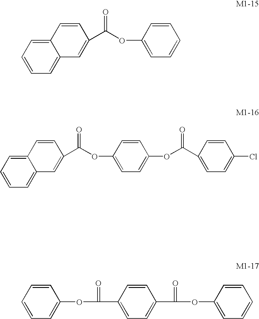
C1=CC(OC(=O)C2=CC3=CC=CC=C3C=C2)=CC=C1.C1=CC(OC(=O)C2=CC3=CC=CC=C3C=C2)=CC=C1OC(=O)C1=CC=C(Cl)C=C1.C1=CC=CC=C1OC(=O)C1=CC=C(C(=O)OC2=CC=CC=C2)C=C1
